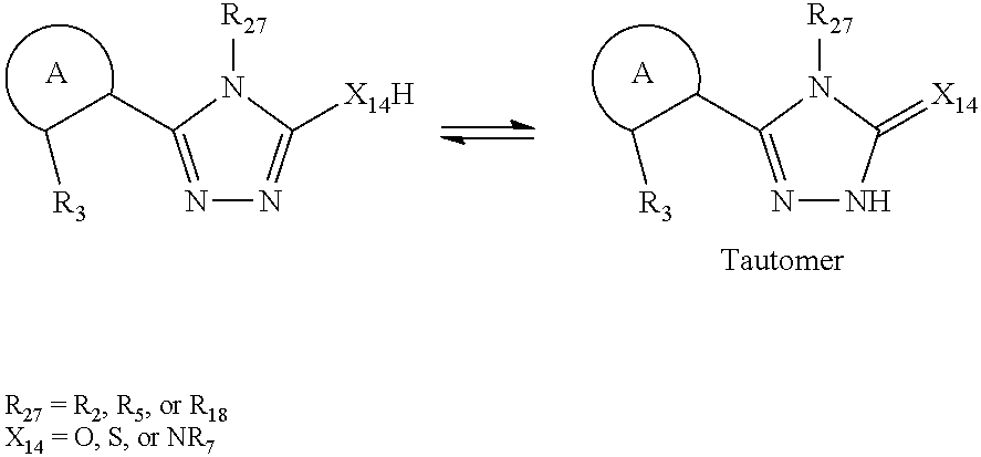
N1=C(CC[R3])N([R27])C([X14H])=N1.[A].N1=C(CC[R3])N([R27])C(=[X14])N1.[A]
